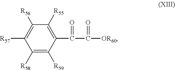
C1([R56])=C([R57])C([R58])=C([R59])C(C(C(=O)[OR60])=O)=C1[R55]
